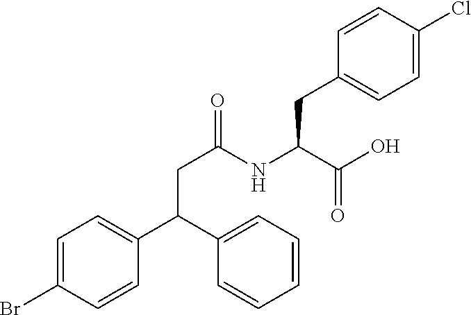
C1=C(Br)C=CC(C(C2=CC=CC=C2)CC(=O)NC(C(O)=O)CC2=CC=C(Cl)C=C2)=C1
